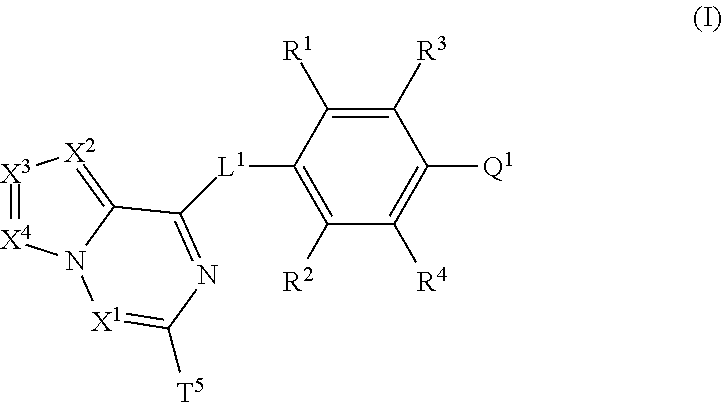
[X3]1=[X4]N2C(=[X2]1)C([L1]C1=C([R2])C([R4])=C([Q1])C([R3])=C1[R1])=NC([T5])=[X1]2
